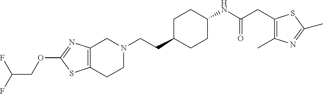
C12=C(CCN(CCC3CCC(NC(CC4=C(C)N=C(C)S4)=O)CC3)C1)SC(OCC(F)F)=N2
